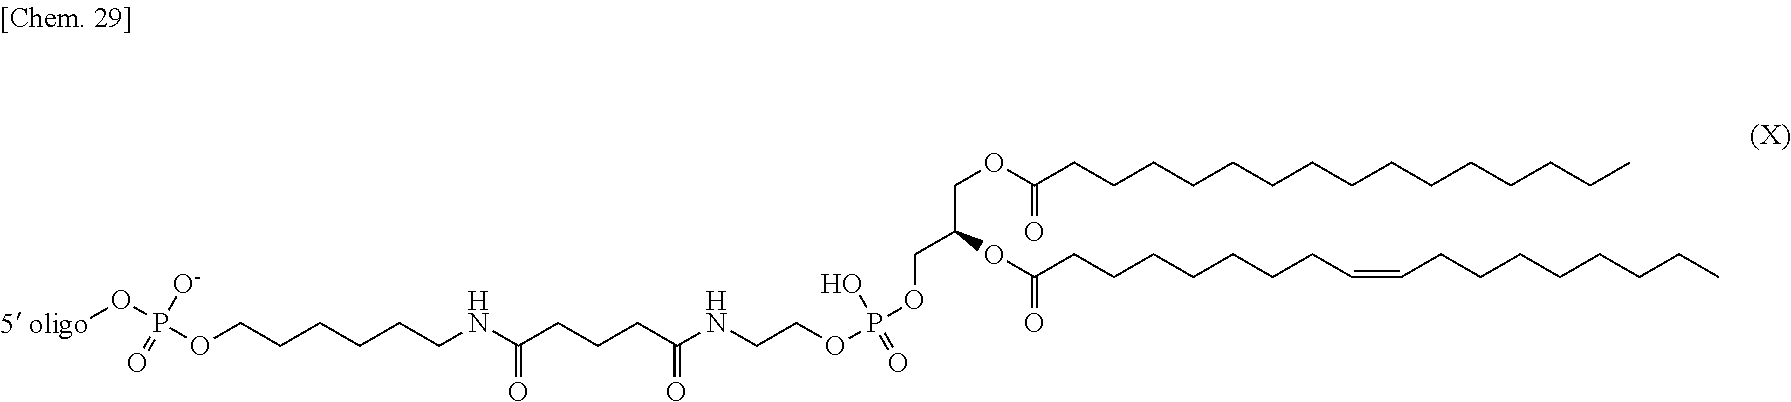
O(CCCCCCNC(=O)CCCC(=O)NCCOP(=O)(O)OCC(COC(=O)CCCCCCCCCCCCCCC)OC(=O)CCCCCCCC=CCCCCCCCC)P([O-])(=O)O[5 oligo]
